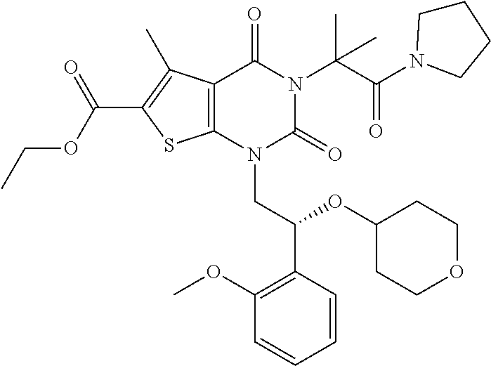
C1=CC(C(OC2CCOCC2)CN2C(=O)N(C(C(=O)N3CCCC3)(C)C)C(=O)C3=C2SC(C(OCC)=O)=C3C)=C(OC)C=C1
